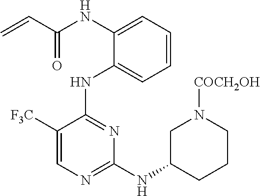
C=CC(NC1=CC=CC=C1NC1=NC(NC2CCCN([COCH2OH])C2)=NC=C1[F3C])=O
